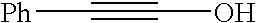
[Ph]C#CO
